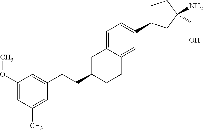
C1=C2C(=CC(C3CCC(N)(CO)C3)=C1)CCC(CCC1=CC(OC)=CC(C)=C1)C2
